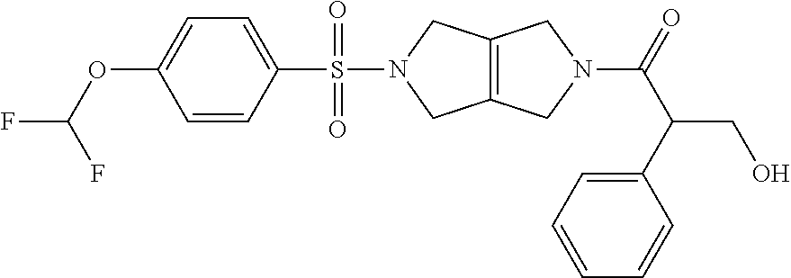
C1=CC(S(N2CC3=C(C2)CN(C(=O)C(C2=CC=CC=C2)CO)C3)(=O)=O)=CC=C1OC(F)F
